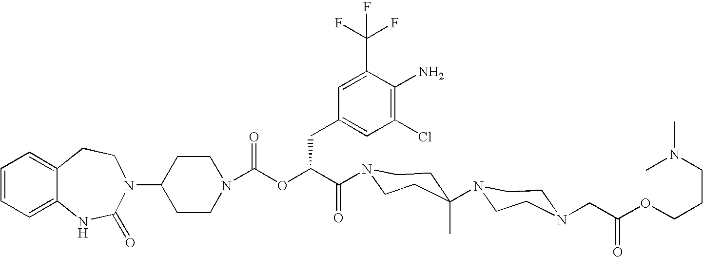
C12=CC=CC=C1NC(=O)N(C1CCN(C(OC(C(=O)N3CCC(N4CCN(CC(OCCCN(C)C)=O)CC4)(C)CC3)CC3=CC(Cl)=C(N)C(C(F)(F)F)=C3)=O)CC1)CC2
